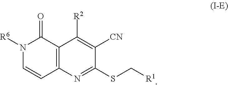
N1([R6])C=CC2=C(C1=O)C([R2])=C([CN])C(SC[R1])=N2
